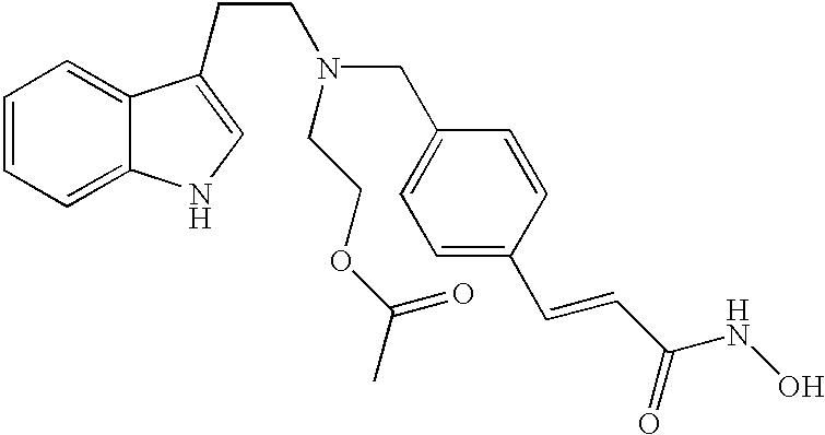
C1=CC(C=CC(NO)=O)=CC=C1CN(CCC1=CNC2=CC=CC=C21)CCOC(C)=O
